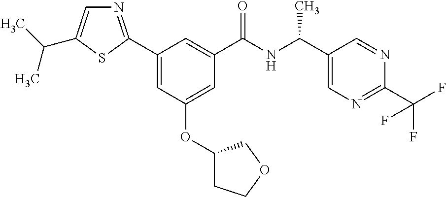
C1(C2=NC=C(C(C)C)S2)=CC(OC2CCOC2)=CC(C(NC(C2=CN=C(C(F)(F)F)N=C2)C)=O)=C1
